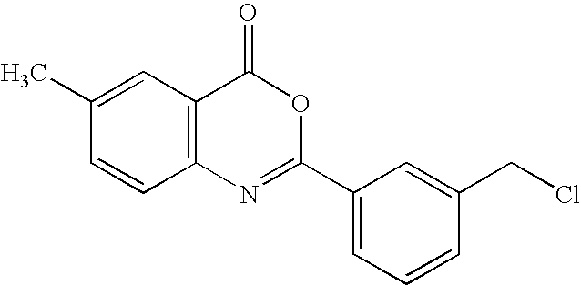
C1(C)=CC2=C(C=C1)N=C(C1=CC=CC(CCl)=C1)OC2=O
